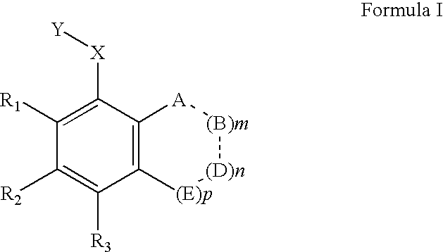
[Y][X]C1=C([R1])C([R2])=C([R3])C2=C1[A][(B)m][(D)n][(E)p]2
